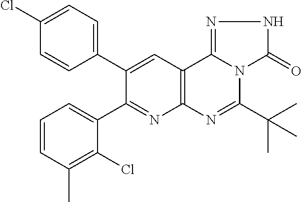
C1=CC(C)=C(Cl)C(C2=NC3=C(C=C2C2=CC=C(Cl)C=C2)C2=NNC(=O)N2C(C(C)(C)C)=N3)=C1
